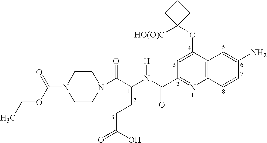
N1=C(C(N(C(C(N2CCN(C(=O)OCC)CC2)=O)CCC(=O)O)[H])=O)C=C(OC2([HO(O)C])CCC2)C2=C1C=CC(N)=C2
